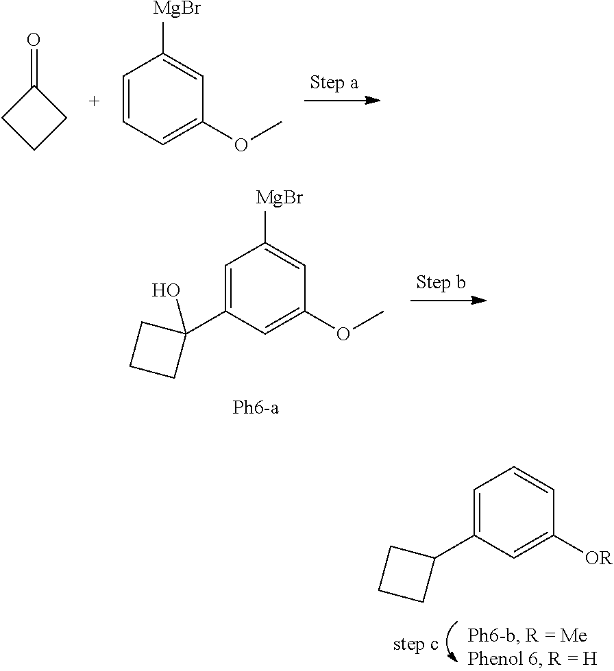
C1(=O)CCC1.C1=CC=C(OC)C=C1[MgBr].C1=C(C2(O)CCC2)C=C(OC)C=C1[MgBr].C1=C(C2CCC2)C=C([OR])C=C1
